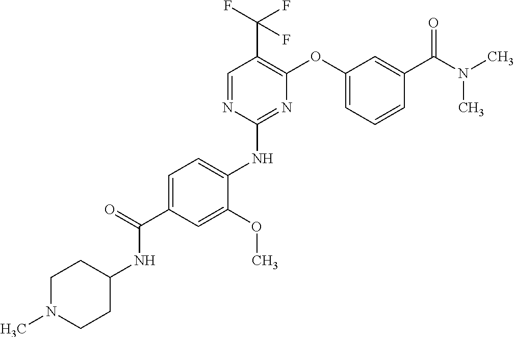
C1=C(C(=O)NC2CCN(C)CC2)C=C(OC)C(NC2=NC(OC3=CC=CC(C(N(C)C)=O)=C3)=C(C(F)(F)F)C=N2)=C1
